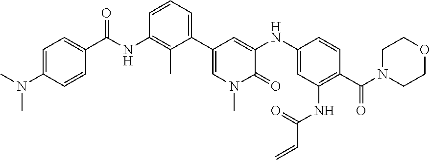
C1=C(N(C)C)C=CC(C(NC2=C(C)C(C3=CN(C)C(=O)C(NC4=CC(NC(C=C)=O)=C(C(N5CCOCC5)=O)C=C4)=C3)=CC=C2)=O)=C1
